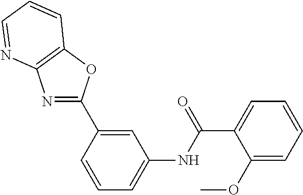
C1=CC(C2=NC3=C(O2)C=CC=N3)=CC(NC(C2=CC=CC=C2OC)=O)=C1
